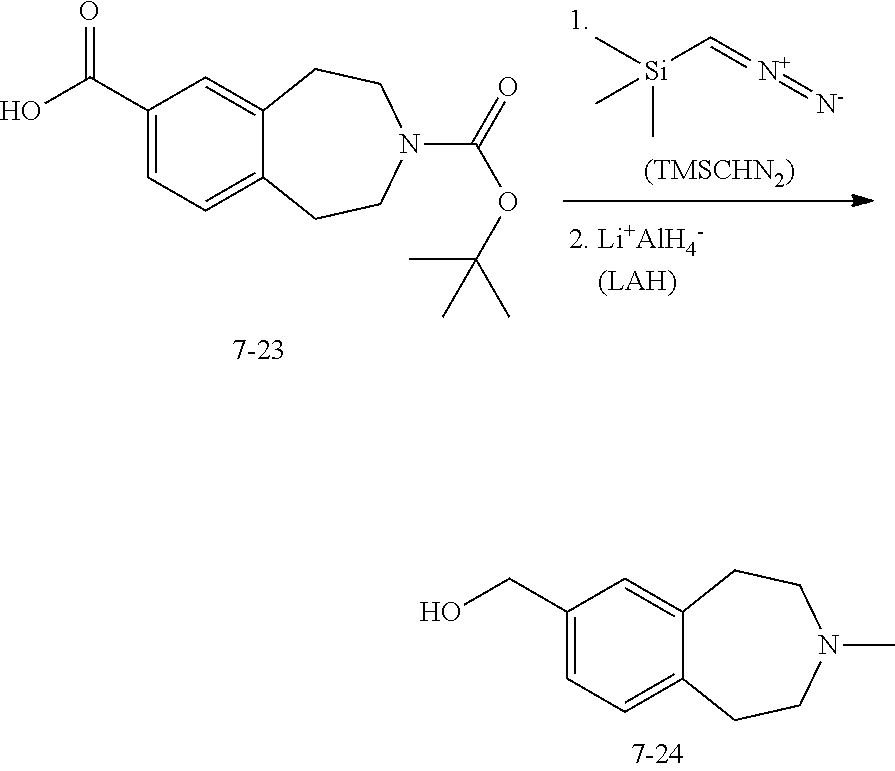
[Si](C=[N+]=[N-])(C)(C)C.C12=CC(C(O)=O)=CC=C1CCN(C(=O)OC(C)(C)C)CC2.C12=CC(CO)=CC=C1CCN(C)CC2
